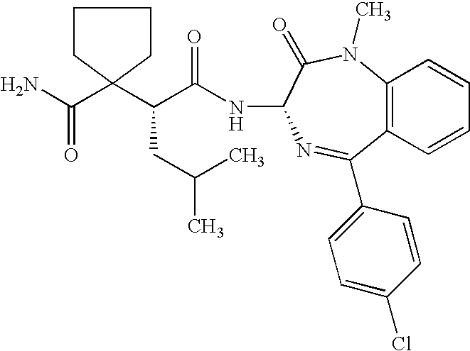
NC(=O)C1(C(C(=O)NC2C(=O)N(C)C3=C(C(C4=CC=C(Cl)C=C4)=N2)C=CC=C3)CC(C)C)CCCC1
